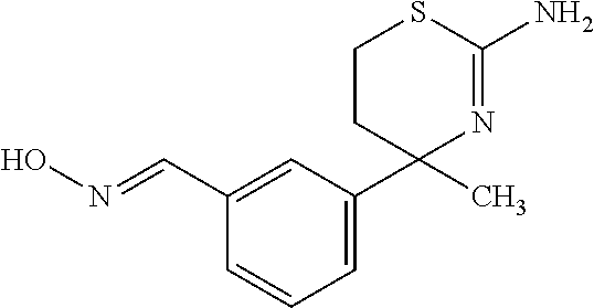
C1=CC(C=NO)=CC(C2(C)CCSC(N)=N2)=C1
